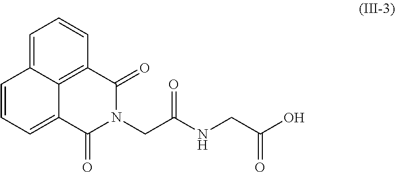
C1=C2C3=C(C=C1)C(=O)N(CC(NCC(O)=O)=O)C(=O)C3=CC=C2
